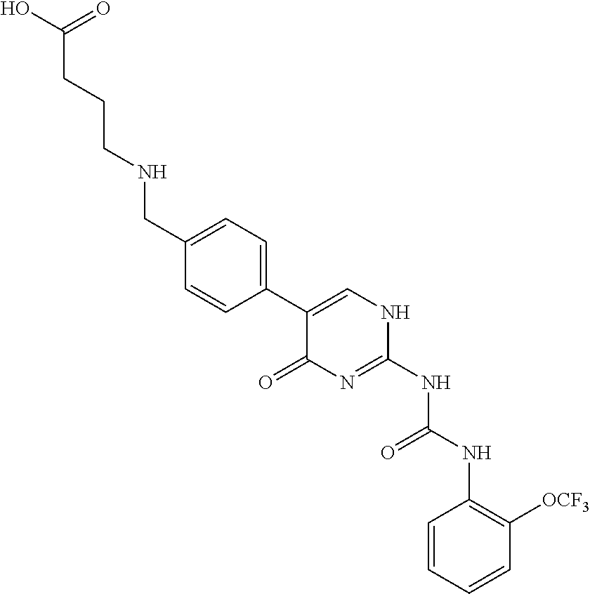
C1=CC=CC([OCF3])=C1NC(NC1=NC(=O)C(C2=CC=C(CNCCCC(O)=O)C=C2)=CN1)=O
